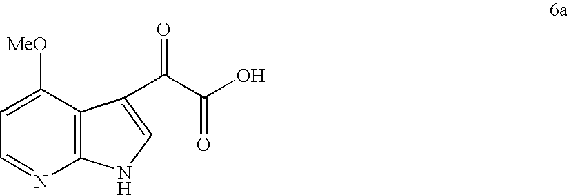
C12=C(C([MeO])=CC=N1)C(C(C(O)=O)=O)=CN2
